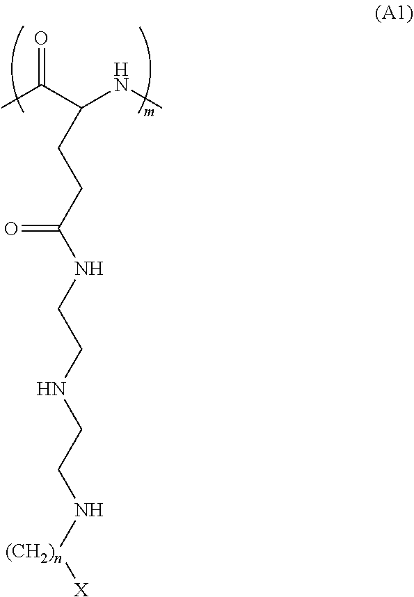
CC(C(NC)CCC(NCCNCCN[(CH2)n][X])=O)=O
